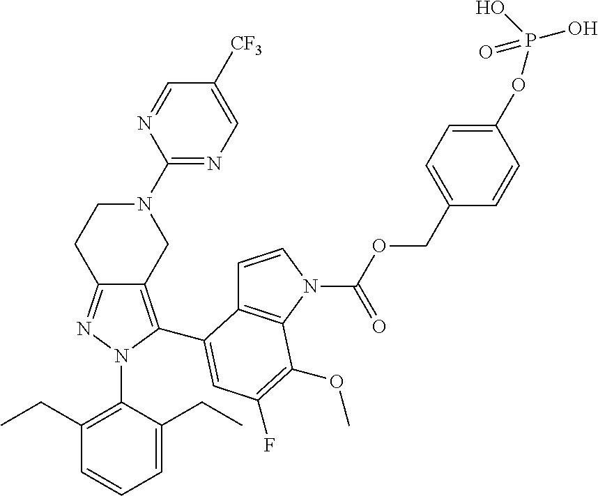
C12=NN(C3=C(CC)C=CC=C3CC)C(C3=CC(F)=C(OC)C4=C3C=CN4C(OCC3=CC=C(OP(O)(O)=O)C=C3)=O)=C1CN(C1=NC=C([CF3])C=N1)CC2
